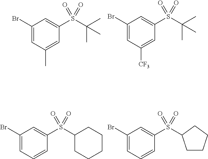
C1(Br)=CC(C)=CC(S(C(C)(C)C)(=O)=O)=C1.C1(Br)=CC([CF3])=CC(S(C(C)(C)C)(=O)=O)=C1.C1(Br)=CC=CC(S(=O)(=O)C2CCCCC2)=C1.C1(Br)=CC=CC(S(=O)(=O)C2CCCC2)=C1
